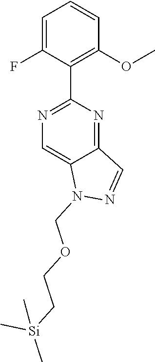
C1=C(F)C(C2=NC=C3C(=N2)C=NN3COCC[Si](C)(C)C)=C(OC)C=C1
